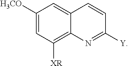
C1([H3CO])=CC([XR])=C2C(=C1)C=CC([Y])=N2
